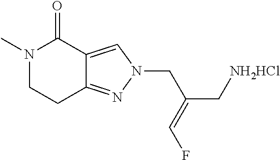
C(=C(CN1N=C2CCN(C)C(=O)C2=C1)C[NH2HCl])F
